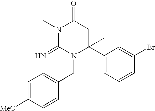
N1(C)C(=N)N(CC2=CC=C([MeO])C=C2)C(C2=CC=CC(Br)=C2)(C)CC1=O
